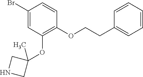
C1(Br)=CC(OC2(C)CNC2)=C(OCCC2=CC=CC=C2)C=C1
